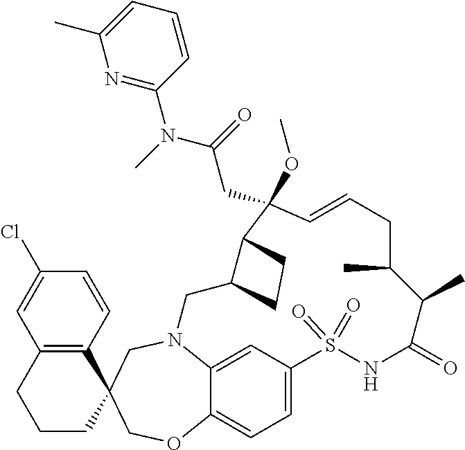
N12C3=CC(=CC=C3OCC3(C4=C(C=C(Cl)C=C4)CCC3)C1)S(=O)(=O)NC(=O)C(C)C(C)CC=CC(OC)(CC(N(C1=NC(C)=CC=C1)C)=O)C1C(C2)CC1
